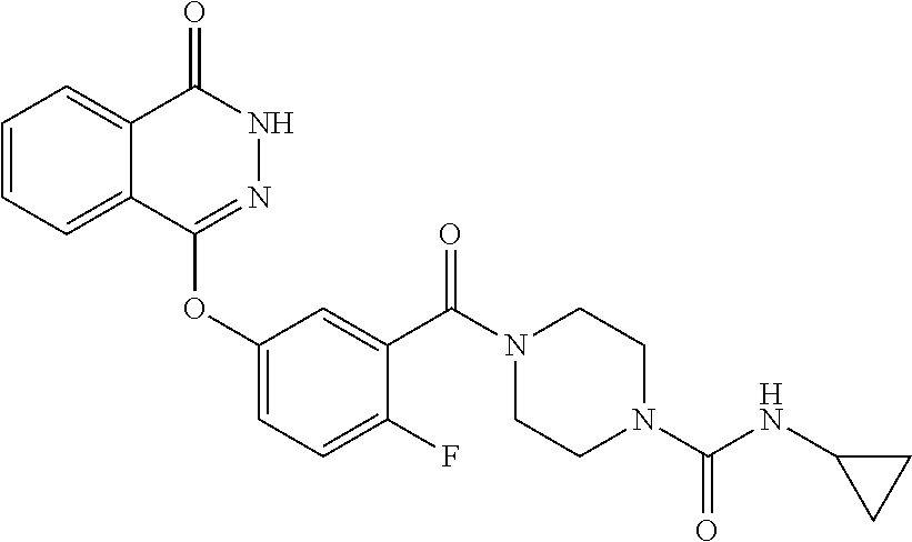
C1=CC=C2C(=C1)C(=O)NN=C2OC1=CC=C(F)C(C(N2CCN(C(NC3CC3)=O)CC2)=O)=C1
